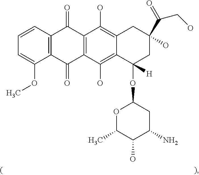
C1=CC2=C(C(OC)=C1)C(=O)C1=C(C2=O)C(O)=C2C(=C1O)C(OC1OC(C)C(O)C(N)C1)([H])CC(C(=O)CO)(O)C2
